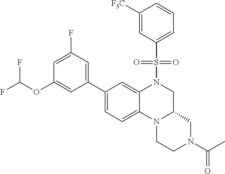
C1=C(F)C=C(C2=CC=C3C(=C2)N(S(C2=CC=CC([F3C])=C2)(=O)=O)CC2N3CCN(C(C)=O)C2)C=C1OC(F)F
